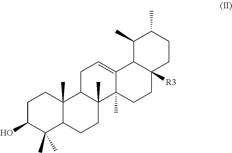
C1C(O)C(C)(C)C2C(C)(C1)C1C(C)(CC2)C2(C)C(=CC1)C1C([R3])(CC2)CCC(C)C1C
